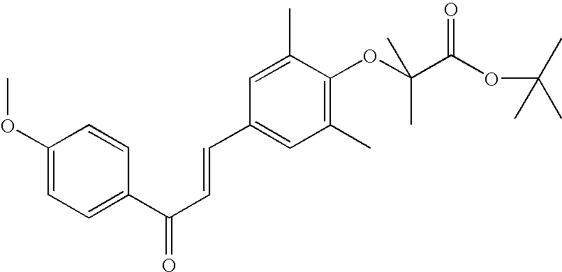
C1(OC)=CC=C(C(C=CC2=CC(C)=C(OC(C(OC(C)(C)C)=O)(C)C)C(C)=C2)=O)C=C1
